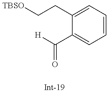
[TBSO]CCC1=CC=CC=C1C(=O)[H]
